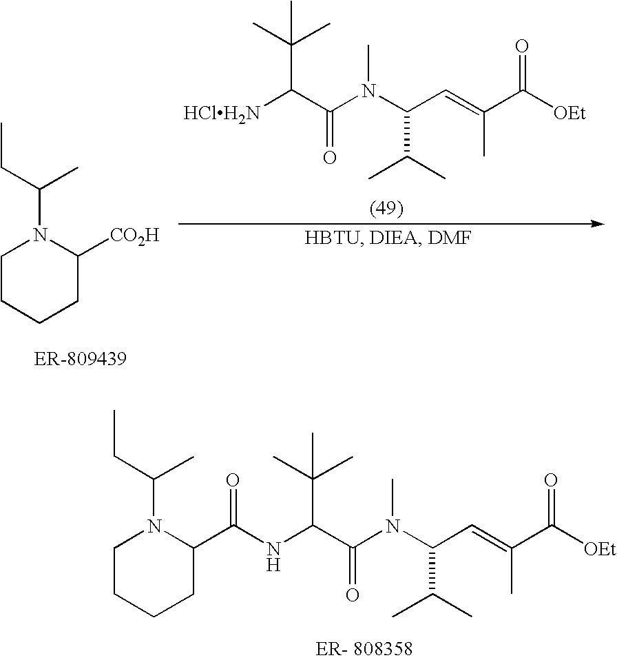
C1CCCC([CO2H])N1C(CC)C.[HClH2N]C(C(N(C(C=C(C([OEt])=O)C)C(C)C)C)=O)C(C)(C)C.C1CCCC(C(NC(C(N(C(C=C(C([OEt])=O)C)C(C)C)C)=O)C(C)(C)C)=O)N1C(CC)C
